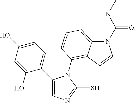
C1(C2=CN=C(S)N2C2=C3C(=CC=C2)N(C(N(C)C)=O)C=C3)=CC=C(O)C=C1O
